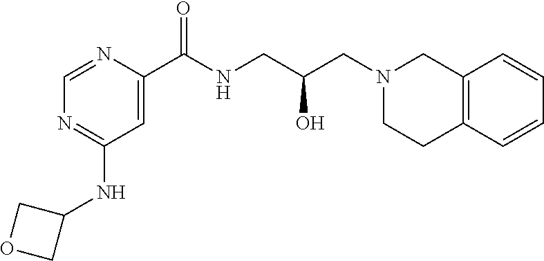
C12=C(C=CC=C1)CCN(CC(CNC(=O)C1=CC(NC3COC3)=NC=N1)O)C2
